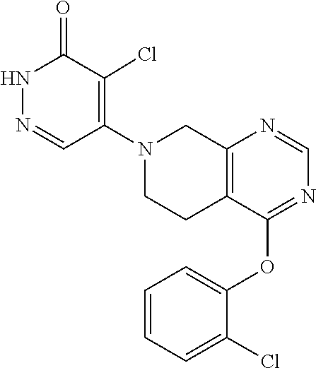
C1=NC2=C(C(OC3=CC=CC=C3Cl)=N1)CCN(C1=C(Cl)C(=O)NN=C1)C2
